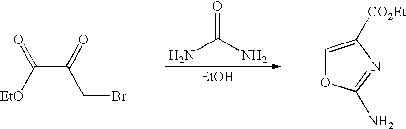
NC(N)=O.[EtOH].C(C(=O)CBr)([EtO])=O.C1=C([CO2Et])N=C(N)O1
